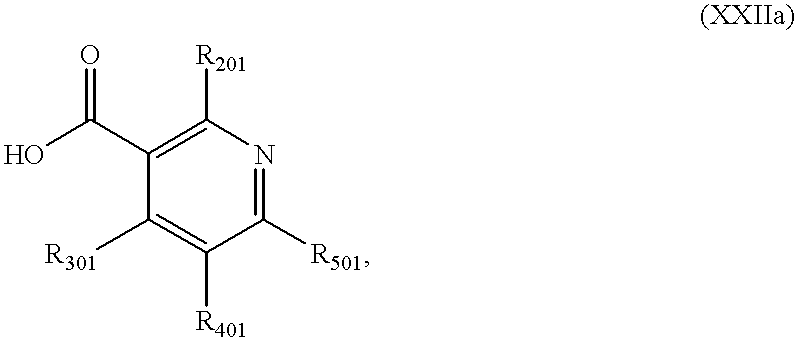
C1([R301])=C([R401])C([R501])=NC([R201])=C1C(O)=O
